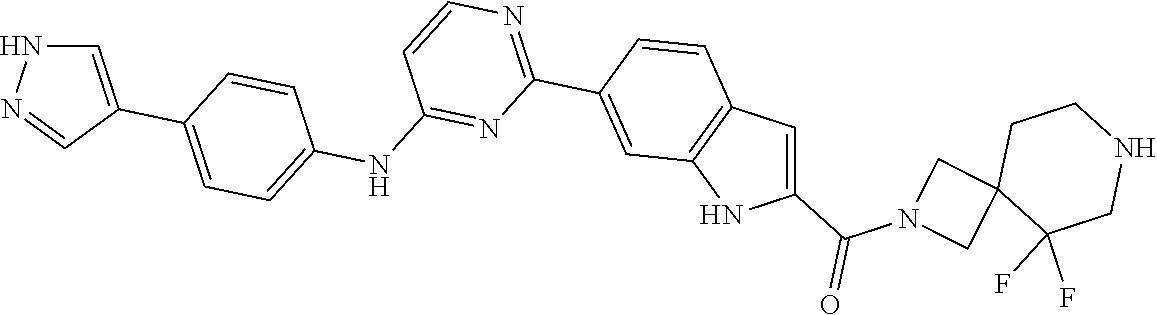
FC1(F)C2(CN(C(C3=CC4=C(N3)C=C(C3=NC=CC(NC5=CC=C(C6=CNN=C6)C=C5)=N3)C=C4)=O)C2)CCNC1
